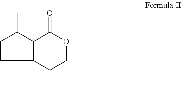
C1CC(C)C2C1C(C)COC2=O
